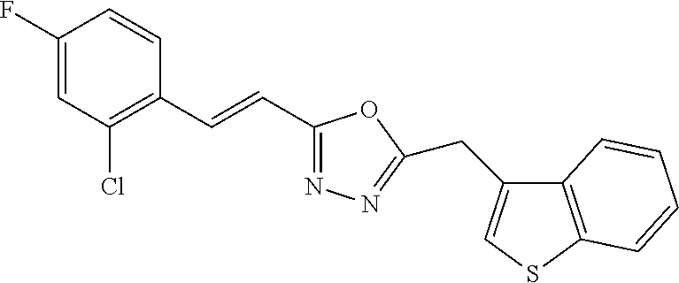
C1(F)=CC(Cl)=C(C=CC2=NN=C(CC3=CSC4=C3C=CC=C4)O2)C=C1
